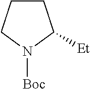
C1CCN([Boc])C1[Et]
